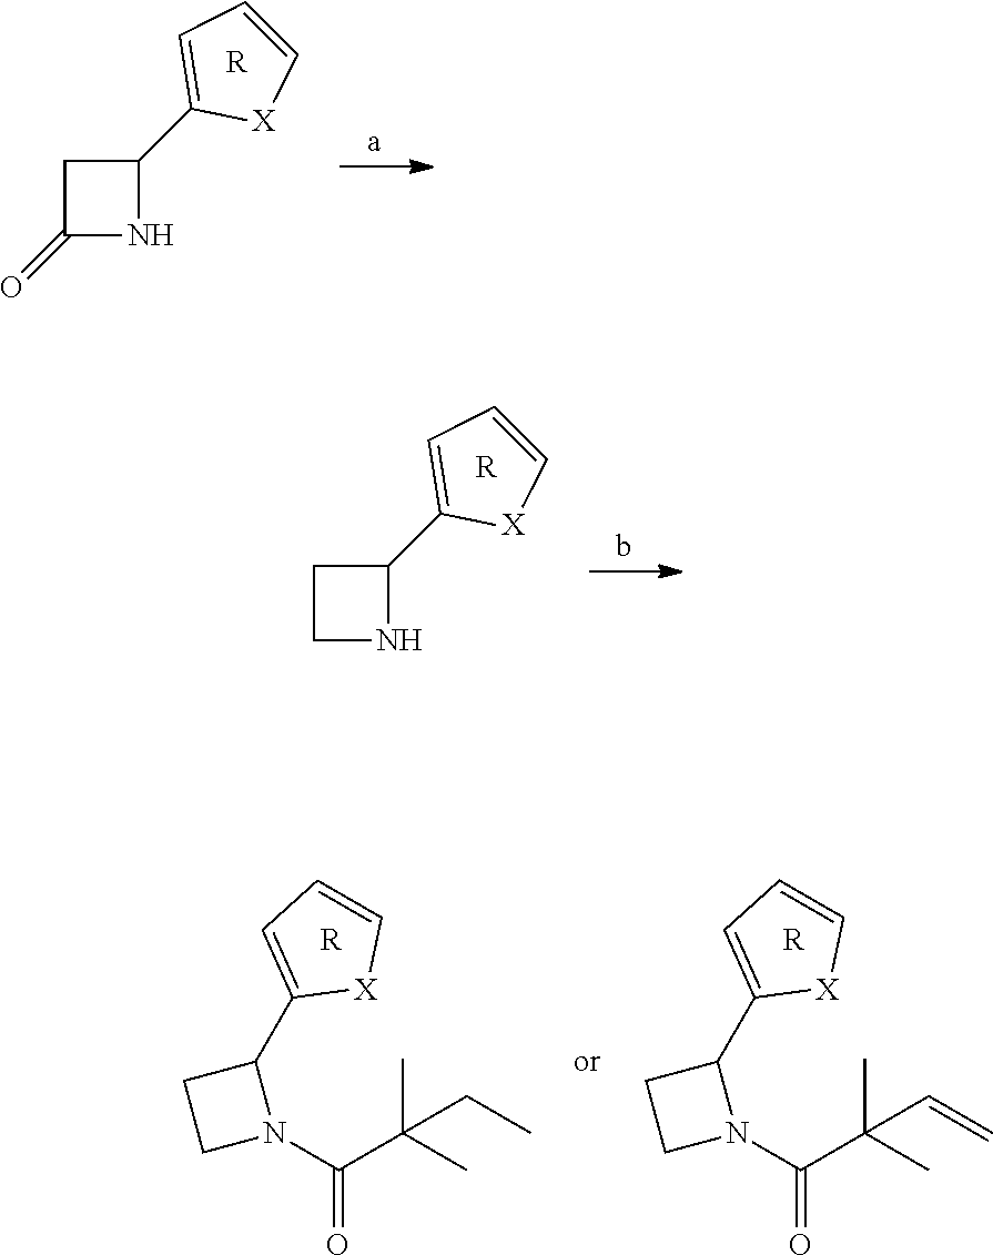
C1(C2=CC=C[X]2)CC(=O)N1.[R].C1(C2=CC=C[X]2)CCN1.[R].C1(C2=CC=C[X]2)CCN1C(C(C)(C)CC)=O.[R].C1(C2=CC=C[X]2)CCN1C(C(C)(C)C=C)=O.[R]
